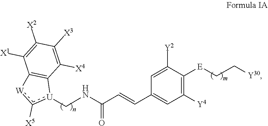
C1([Y4])=C([E]CC[Y30])C([Y2])=CC(C=CC(=O)NC[U]2c([X5])[W]C3=C2C([X4])=C([X3])C([X2])=C3[X1])=C1
